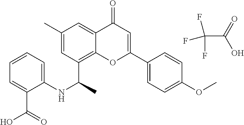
C1=C(C)C=C2C(=O)C=C(C3=CC=C(OC)C=C3)OC2=C1C(NC1=CC=CC=C1C(O)=O)C.FC(F)(C(=O)O)F
